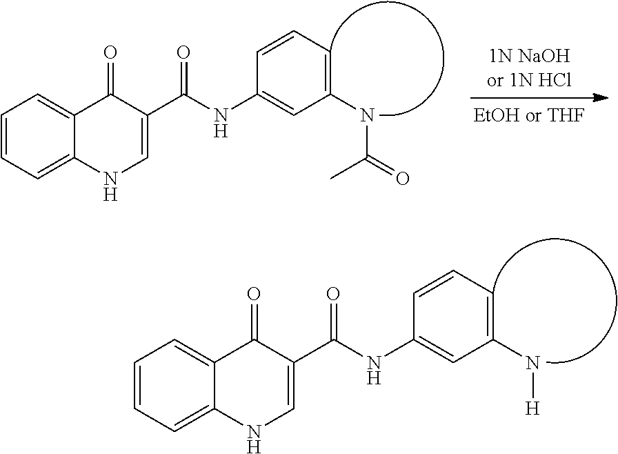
C1=CC=C2C(=C1)C(=O)C(C(NC1=CC(N[H])=CC=C1)=O)=CN2.C1=CC=C2C(=C1)C(=O)C(C(NC1=CC(NC(=O)C)=CC=C1)=O)=CN2.[1N NaOHor 1N HCl]
